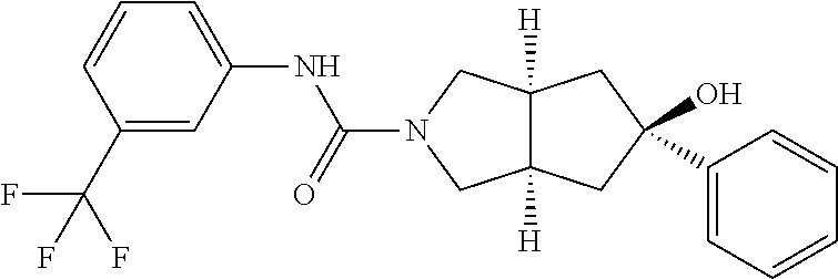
C1(C(F)(F)F)=CC(NC(N2CC3([H])C([H])(C2)CC(O)(C2=CC=CC=C2)C3)=O)=CC=C1
